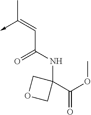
C(C(NC1(C(=O)OC)COC1)=O)=C(C)->C
